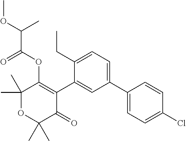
C1(C)(C)OC(C)(C)C(=O)C(C2=CC(C3=CC=C(Cl)C=C3)=CC=C2CC)=C1OC(C(OC)C)=O
